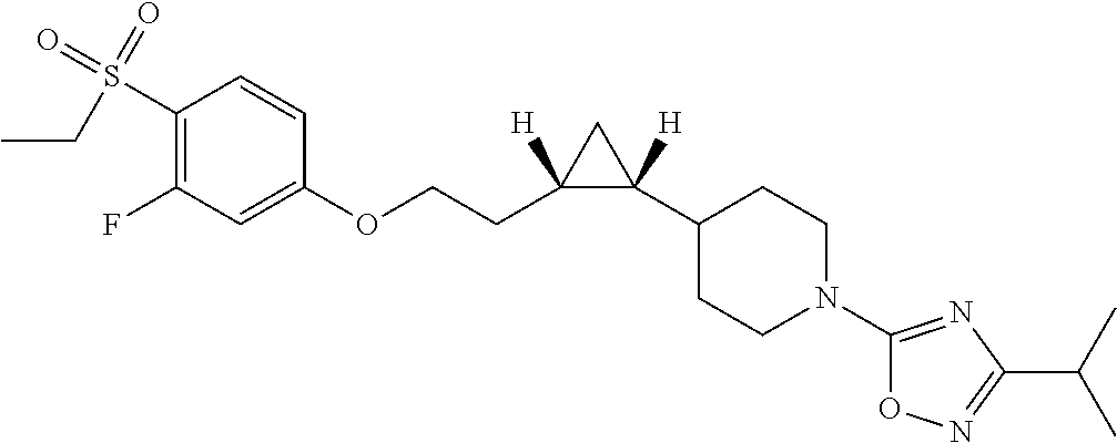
S(C1=C(F)C=C(OCCC2([H])C([H])(C3CCN(C4=NC(C(C)C)=NO4)CC3)C2)C=C1)(=O)(CC)=O
